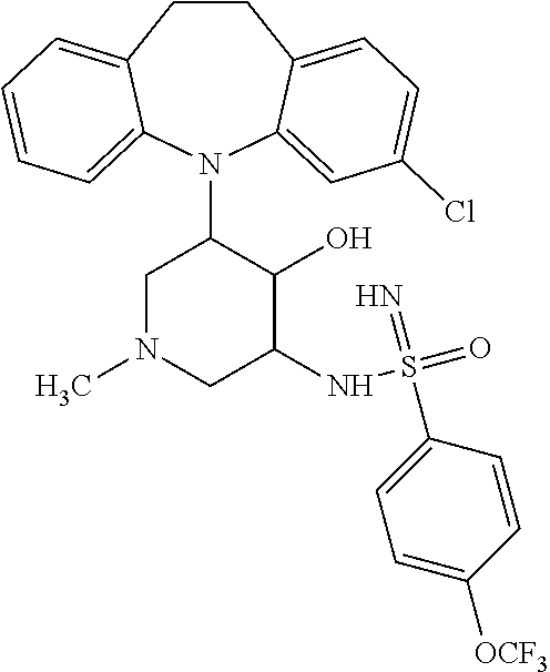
C12=CC=CC=C1N(C1CN(C)CC(NS(=O)(=N)C3=CC=C([OCF3])C=C3)C1O)C1=CC(Cl)=CC=C1CC2
